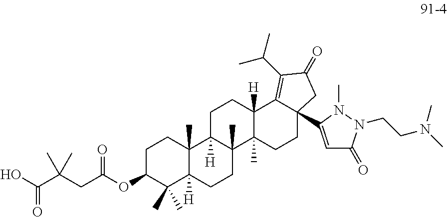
OC(C(CC(OC1C(C)(C)C2([H])C(C)(CC1)C1([H])C(C)(CC2)C2(C)C([H])(CC1)C1=C(C(C)C)C(=O)CC1(C1=CC(=O)N(CCN(C)C)N1C)CC2)=O)(C)C)=O
